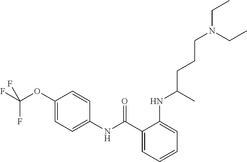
C1(C(NC2=CC=C(OC(F)(F)F)C=C2)=O)=CC=CC=C1NC(CCCN(CC)CC)C
